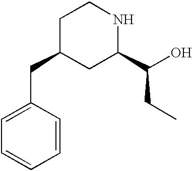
C1(CC2CC(C(O)CC)NCC2)=CC=CC=C1
